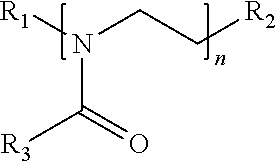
[R1]N(CC[R2])C(=O)[R3]
